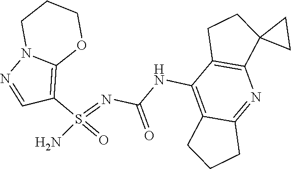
C1(S(=O)(=NC(NC2=C3C(=NC4=C2CCC42CC2)CCC3)=O)N)=C2OCCCN2N=C1
